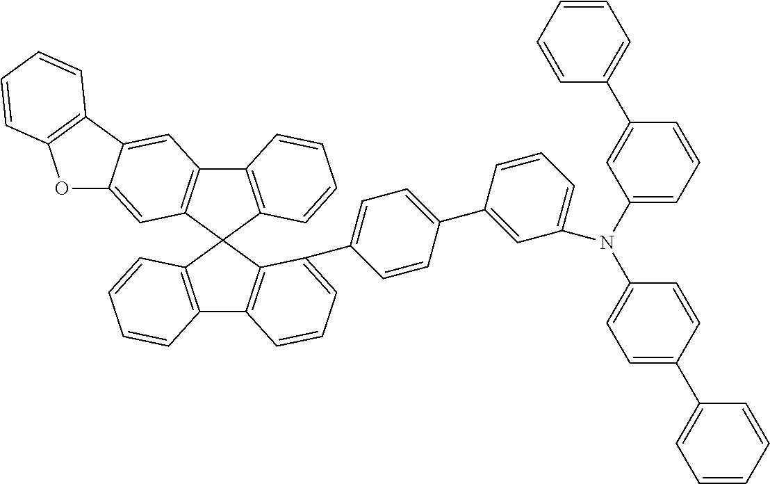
C12=C(C3(C4=C1C=C1C(=C4)OC4=C1C=CC=C4)C1=C(C4=C3C(C3=CC=C(C5=CC(N(C6=CC=CC(C7=CC=CC=C7)=C6)C6=CC=C(C7=CC=CC=C7)C=C6)=CC=C5)C=C3)=CC=C4)C=CC=C1)C=CC=C2
